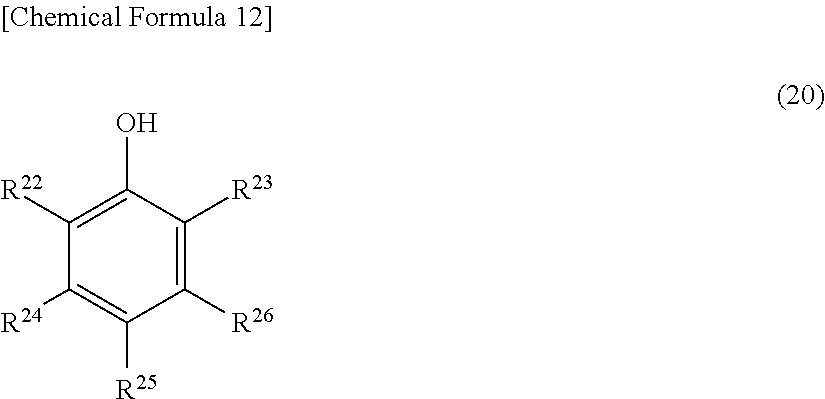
C1([R26])=C([R23])C(O)=C([R22])C([R24])=C1[R25]
